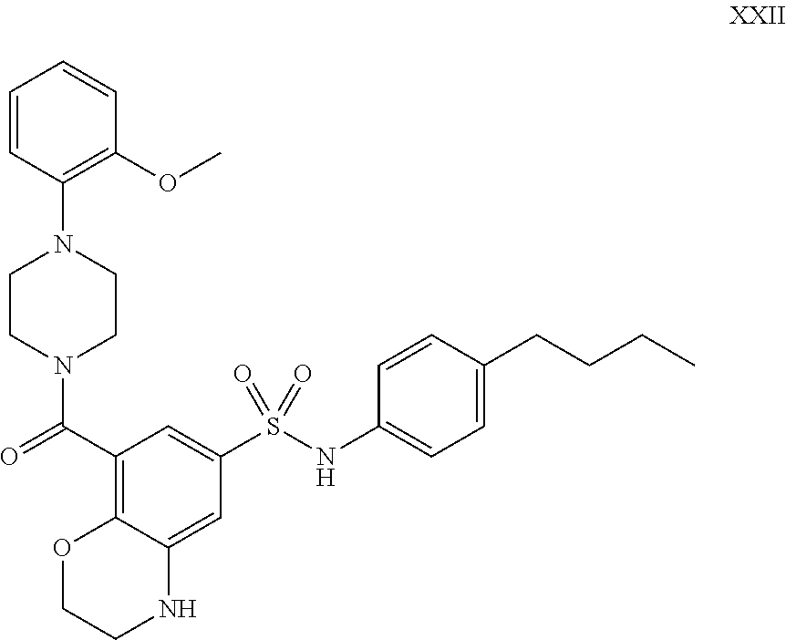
C1CN(C(=O)C2=C3C(=CC(S(NC4=CC=C(CCCC)C=C4)(=O)=O)=C2)NCCO3)CCN1C1=C(OC)C=CC=C1
